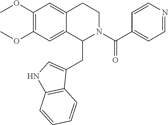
C1(OC)=C(OC)C=C2C(=C1)CCN(C(C1=CC=NC=C1)=O)C2CC1=CNC2=C1C=CC=C2
